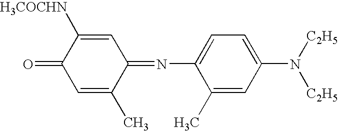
C1(C)=CC(N([C2H5])[C2H5])=CC=C1N=C1C=C([H3COCHN])C(=O)C=C1C
